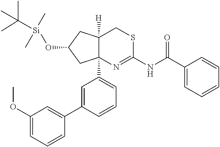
C1(OC)=CC=CC(C2=CC(C34C([H])(CC(O[Si](C)(C)C(C)(C)C)C3)CSC(NC(C3=CC=CC=C3)=O)=N4)=CC=C2)=C1
